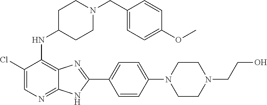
C1(Cl)=CN=C2C(=C1NC1CCN(CC3=CC=C(OC)C=C3)CC1)N=C(C1=CC=C(N3CCN(CCO)CC3)C=C1)N2
